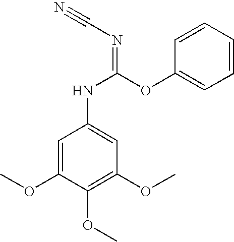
C1=C(OC)C(OC)=C(OC)C=C1NC(OC1=CC=CC=C1)=NC#N
